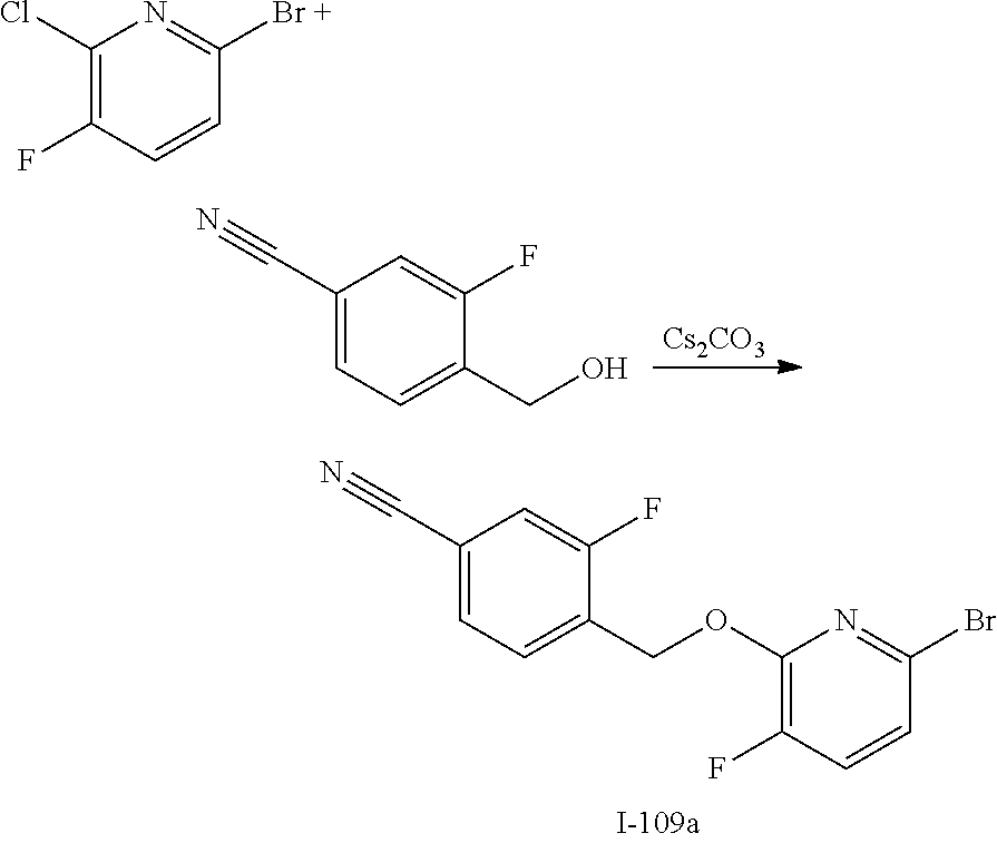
[Cs2CO3].C1(C#N)=CC=C(CO)C(F)=C1.C1(C#N)=CC=C(COC2=C(F)C=CC(Br)=N2)C(F)=C1.C1(Cl)=C(F)C=CC([Br +])=N1
